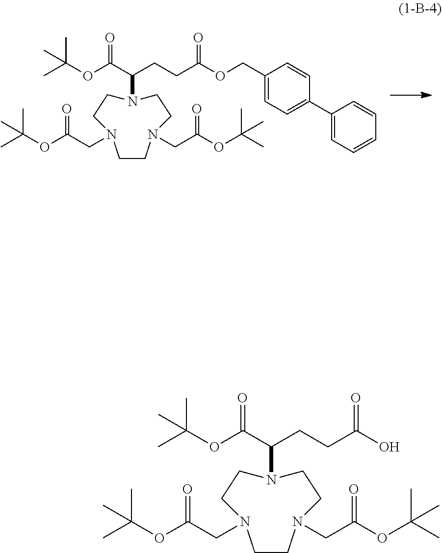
C1CN(CC(OC(C)(C)C)=O)CCN(C(C(OC(C)(C)C)=O)CCC(OCC2=CC=C(C3=CC=CC=C3)C=C2)=O)CCN1CC(OC(C)(C)C)=O.C1CN(CC(OC(C)(C)C)=O)CCN(C(C(OC(C)(C)C)=O)CCC(O)=O)CCN1CC(OC(C)(C)C)=O
